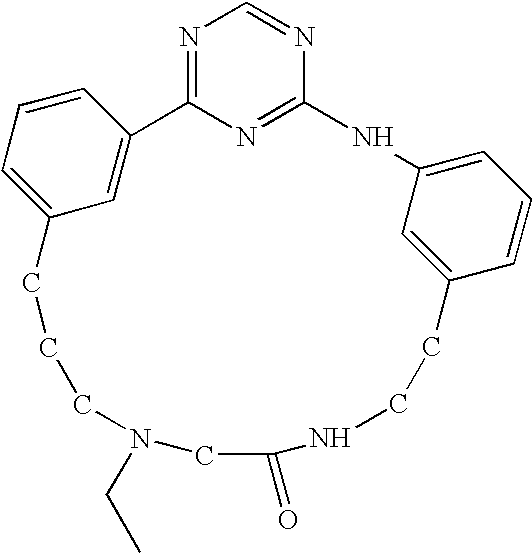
N1=C2N=C(N=C1)NC1=CC=CC(=C1)CCNC(=O)CN(CC)CCCC1=CC=CC2=C1
